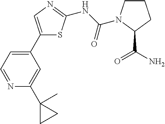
C1(C2=CC=NC(C3(C)CC3)=C2)=CN=C(NC(=O)N2CCCC2C(=O)N)S1
